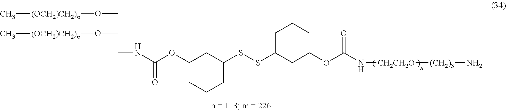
O(CC(O[(OCH2)CH2)n]C)CNC(=O)OCCC(CCC)SSC(CCC)CCOC(N[CH2CH2O][(CH2)3]N)=O)[(OCH2)CH2)n]C
